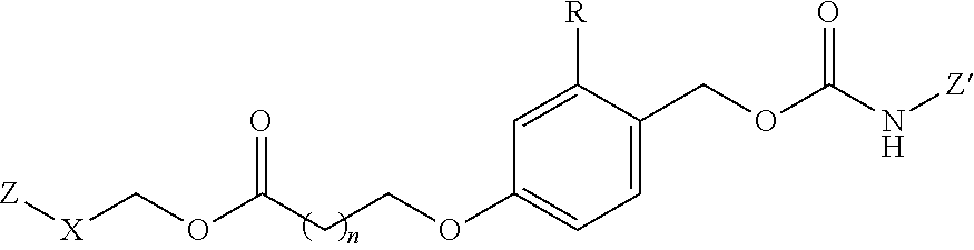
[Z][X]COC(=O)CCOC1=CC=C(COC(N[Z])=O)C([R])=C1
